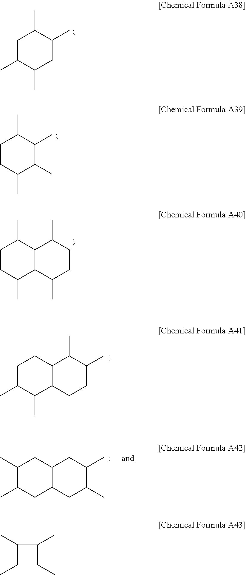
C1C(C)C(C)CC(C)C1C.C1CC(C)C(C)C(C)C1C.C1CC(C)C2C(C1C)C(C)CCC2C.C1C(C)C(C)C2C(C1)C(C)C(C)CC2.C1(C)C(C)CC2C(C1)CC(C)C(C)C2.C(C(CC)C)(CC)C
